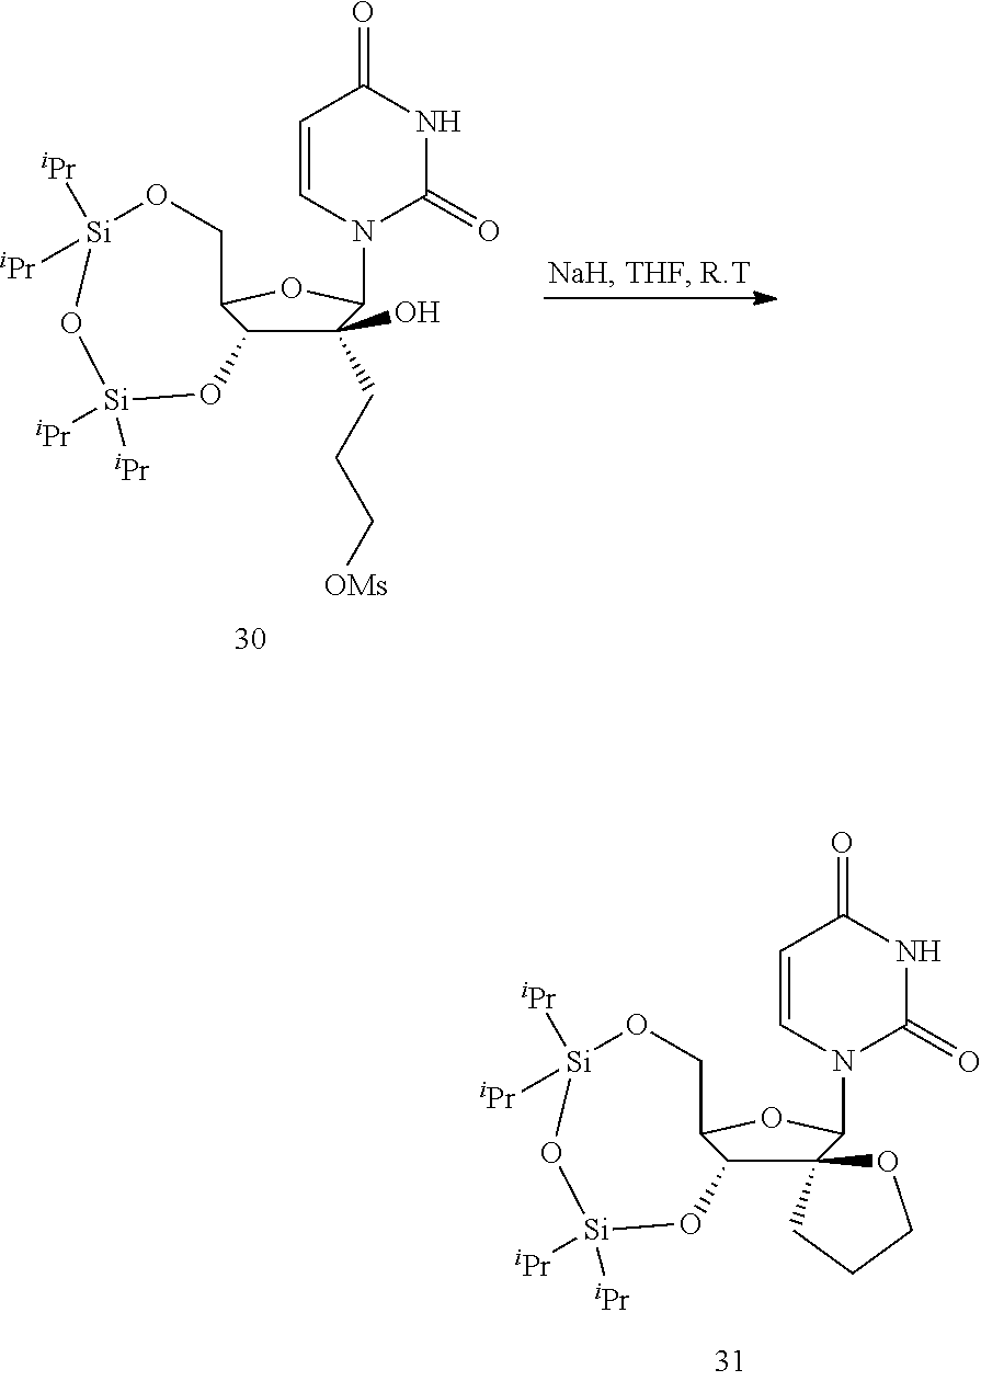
C1(CCC[OMs])(O)C2C(OC1N1C(=O)NC(=O)C=C1)CO[Si]([iPr])([iPr])O[Si]([iPr])([iPr])O2.C12C(OC(N3C(=O)NC(=O)C=C3)C13OCCC3)CO[Si]([iPr])([iPr])O[Si]([iPr])([iPr])O2
